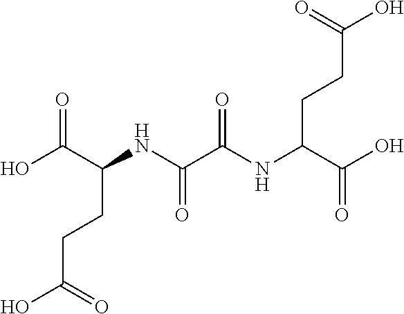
N(C(CCC(=O)O)C(O)=O)C(C(NC(C(O)=O)CCC(O)=O)=O)=O
